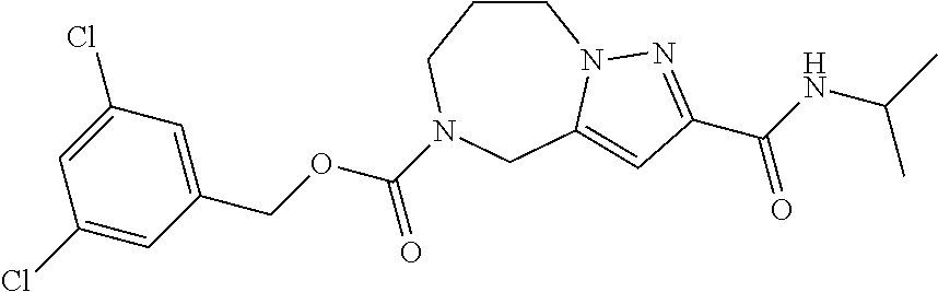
C1CCN(C(OCC2=CC(Cl)=CC(Cl)=C2)=O)CC2=CC(C(NC(C)C)=O)=NN12
